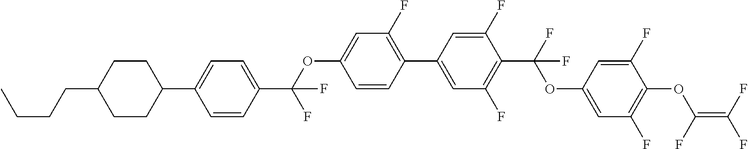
C1(C2=C(F)C=C(OC(C3=CC=C(C4CCC(CCCC)CC4)C=C3)(F)F)C=C2)=CC(F)=C(C(F)(OC2=CC(F)=C(OC(=C(F)F)F)C(F)=C2)F)C(F)=C1
